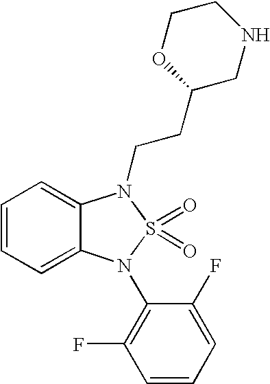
C1=CC=C2C(=C1)N(CCC1CNCCO1)S(=O)(=O)N2C1=C(F)C=CC=C1F
